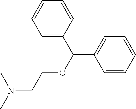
C1=C(C(C2=CC=CC=C2)OCCN(C)C)C=CC=C1
